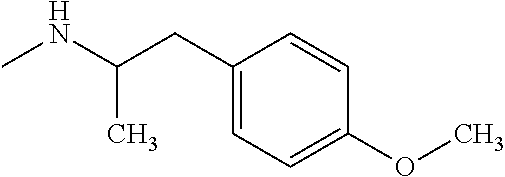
N(C)C(C)CC1=CC=C(OC)C=C1
